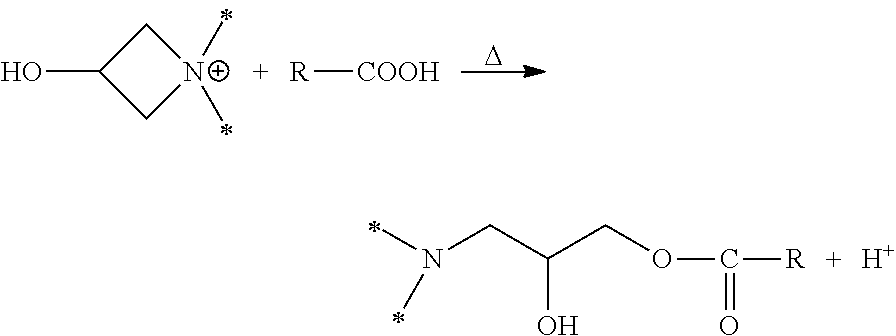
OC1C[N+](C)(C)C1.[R][COOH].[D].OC(CN(C)C)COC(=O)[R].[H]
